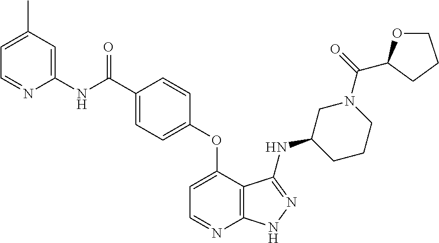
N(C(=O)C1=CC=C(OC2=CC=NC3=C2C(NC2CCCN(C(=O)C4OCCC4)C2)=NN3)C=C1)C1=CC(C)=CC=N1
